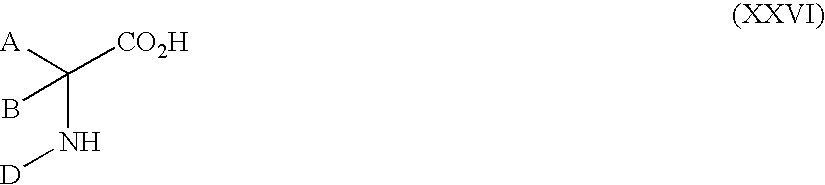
[A]C([CO2H])(N[D])B
